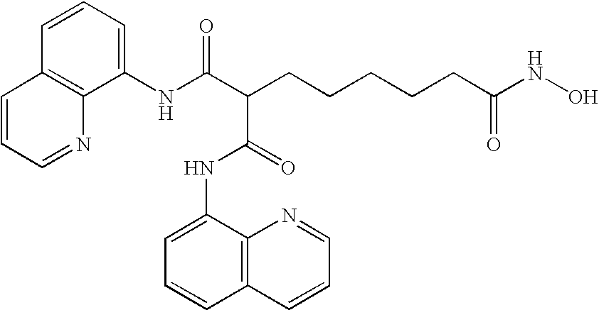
C(CCCCCC(=O)NO)(C(NC1=CC=CC2=C1N=CC=C2)=O)C(=O)NC1=CC=CC2=C1N=CC=C2
